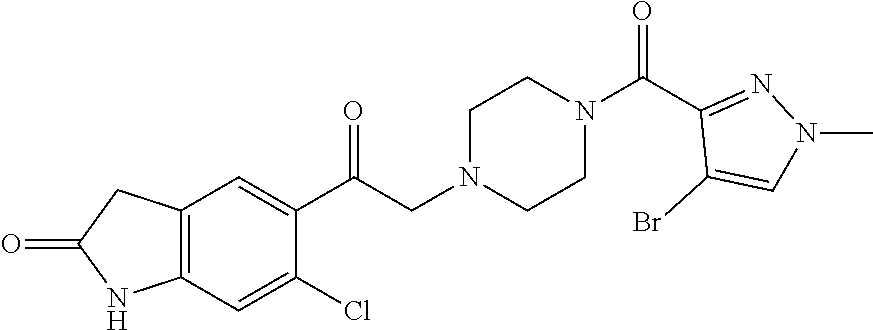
C12=C(C=C(Cl)C(C(CN3CCN(C(C4=NN(C)C=C4Br)=O)CC3)=O)=C1)NC(=O)C2
